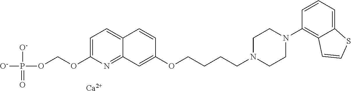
C12=CC=C(OCOP([O-])([O-])=O)N=C1C=C(OCCCCN1CCN(C3=C4C(=CC=C3)SC=C4)CC1)C=C2.[Ca]
